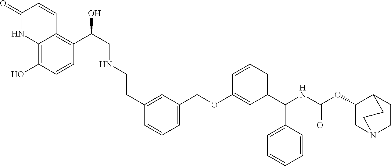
C12=C(O)C=CC(C(O)CNCCC3=CC(COC4=CC(C(C5=CC=CC=C5)NC(=O)OC5CN6CCC5CC6)=CC=C4)=CC=C3)=C1C=CC(=O)N2
